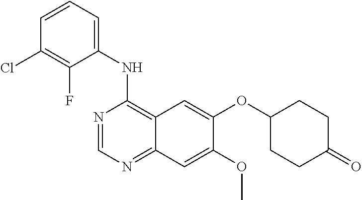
C1=CC=C(NC2=C3C(=NC=N2)C=C(OC)C(OC2CCC(=O)CC2)=C3)C(F)=C1Cl
